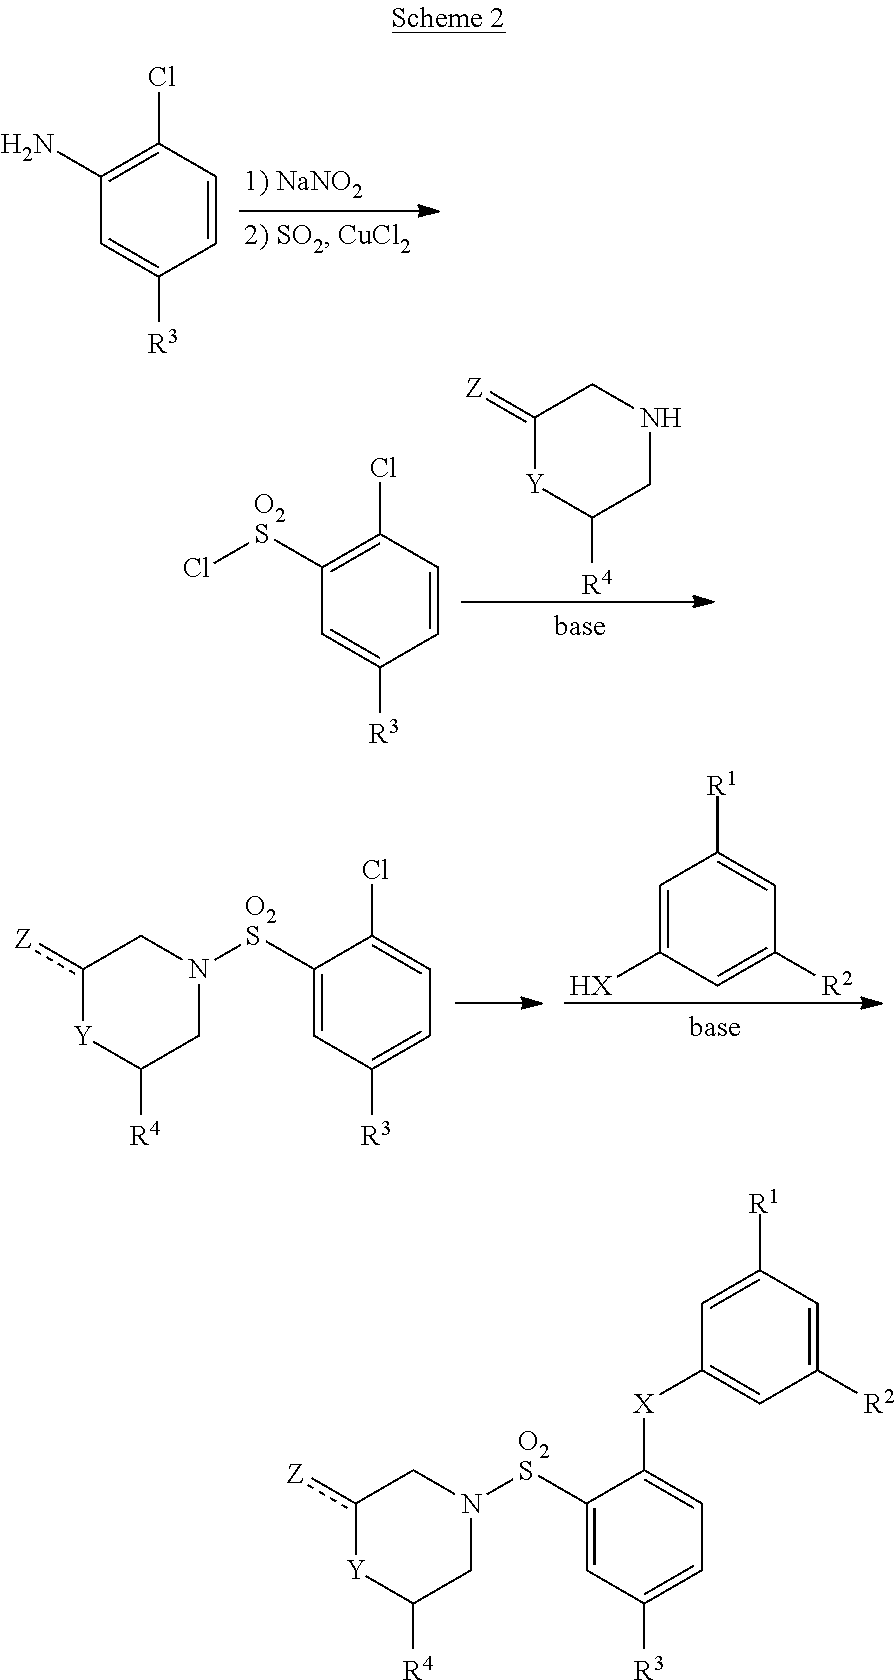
C1(=[Z])[Y]C([R4])CNC1.C1(Cl)=C([O2S]Cl)C=C([R3])C=C1.C1(Cl)=C(N)C=C([R3])C=C1.C1=C([HX])C=C([R2])C=C1[R1].C1(Cl)=CC=C([R3])C=C1[O2S]N1CC([R4])[Y]c([Z])C1.C1([X]C2=CC([R2])=CC([R1])=C2)=CC=C([R3])C=C1[O2S]N1CC([R4])[Y]c([Z])C1
